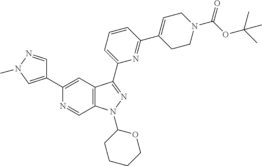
N1=CC2=C(C=C1C1=CN(C)N=C1)C(C1=CC=CC(C3=CCN(C(OC(C)(C)C)=O)CC3)=N1)=NN2C1CCCCO1
